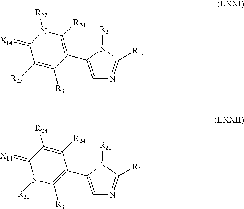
C1(C2=CN=C([R1])N2[R21])=C([R24])N([R22])C(=[X14])C([R23])=C1[R3].C1(C2=CN=C([R1])N2[R21])=C([R3])N([R22])C(=[X14])C([R23])=C1[R24]
